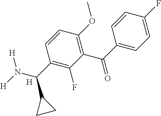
C1=C(F)C=CC(C(=O)C2=C(OC)C=CC(C(N([H])[H])C3CC3)=C2F)=C1.[H]
